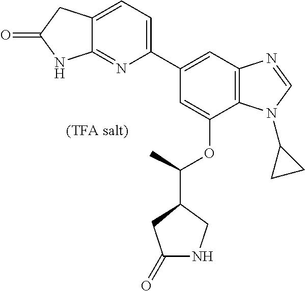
C1(C2=CC=C3C(=N2)NC(=O)C3)=CC2=C(C(OC(C3CC(=O)NC3)C)=C1)N(C1CC1)C=N2
